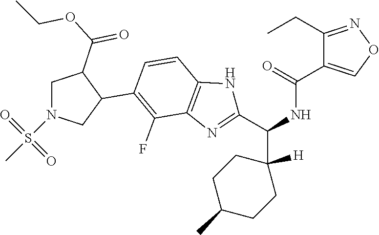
C1=CC2=C(C(F)=C1C1CN(S(C)(=O)=O)CC1C(OCC)=O)N=C(C(NC(C1=CON=C1CC)=O)C1([H])CCC(C)CC1)N2
